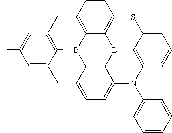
C1=CC=C2C3=C1B(C1=C(C)C=C(C)C=C1C)C1=CC=CC4=C1B3C1=C(N2C2=CC=CC=C2)C=CC=C1S4
